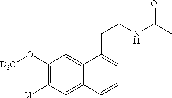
C1(O[D3C])=C(Cl)C=C2C(=C1)C(CCNC(C)=O)=CC=C2
